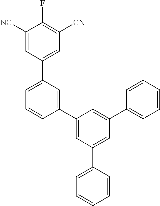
C1([NC])=CC(C2=CC=CC(C3=CC(C4=CC=CC=C4)=CC(C4=CC=CC=C4)=C3)=C2)=CC([CN])=C1F
